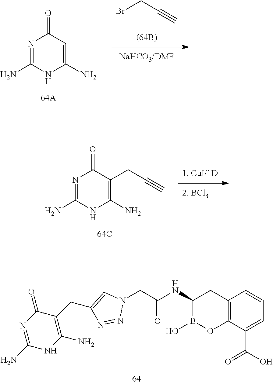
C1(NC(CN2C=C(CC3=C(N)NC(N)=NC3=O)N=N2)=O)B(O)OC2=C(C1)C=CC=C2C(O)=O.N1=C(N)NC(N)=C(CC#C)C1=O.BrCC#C.N1=C(N)NC(N)=CC1=O
